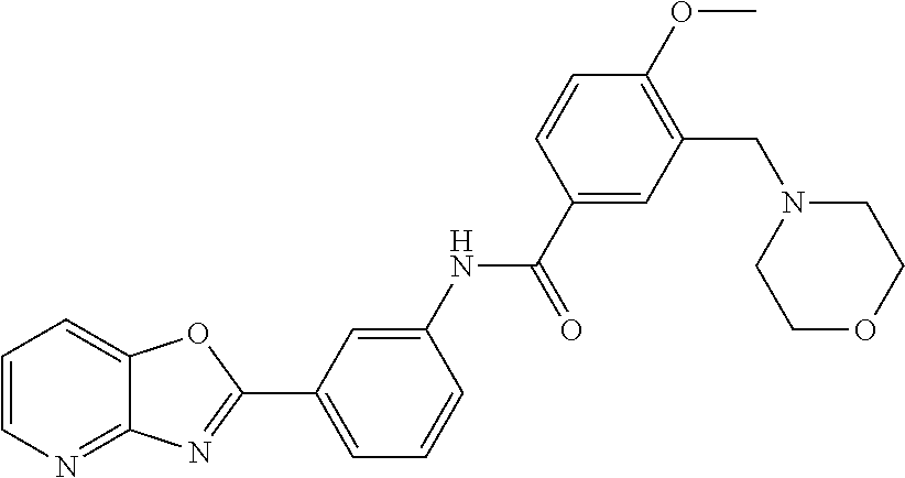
C1=C(NC(C2=CC(CN3CCOCC3)=C(OC)C=C2)=O)C=CC=C1C1=NC2=NC=CC=C2O1
